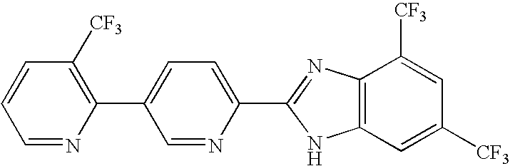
C1=NC(C2=CC=C(C3=NC4=C(C=C([CF3])C=C4[CF3])N3)N=C2)=C([CF3])C=C1
